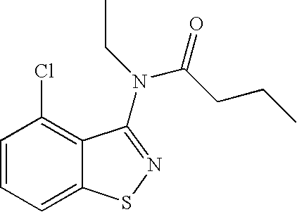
C1=CC=C2C(=C1Cl)C(N(CC)C(CCC)=O)=NS2
